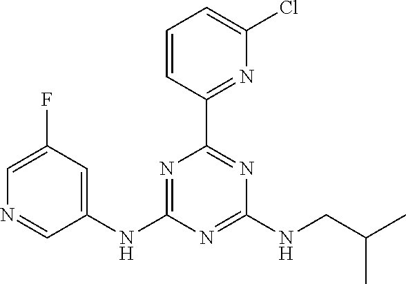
C1(NC2=CC(F)=CN=C2)=NC(C2=NC(Cl)=CC=C2)=NC(NCC(C)C)=N1
